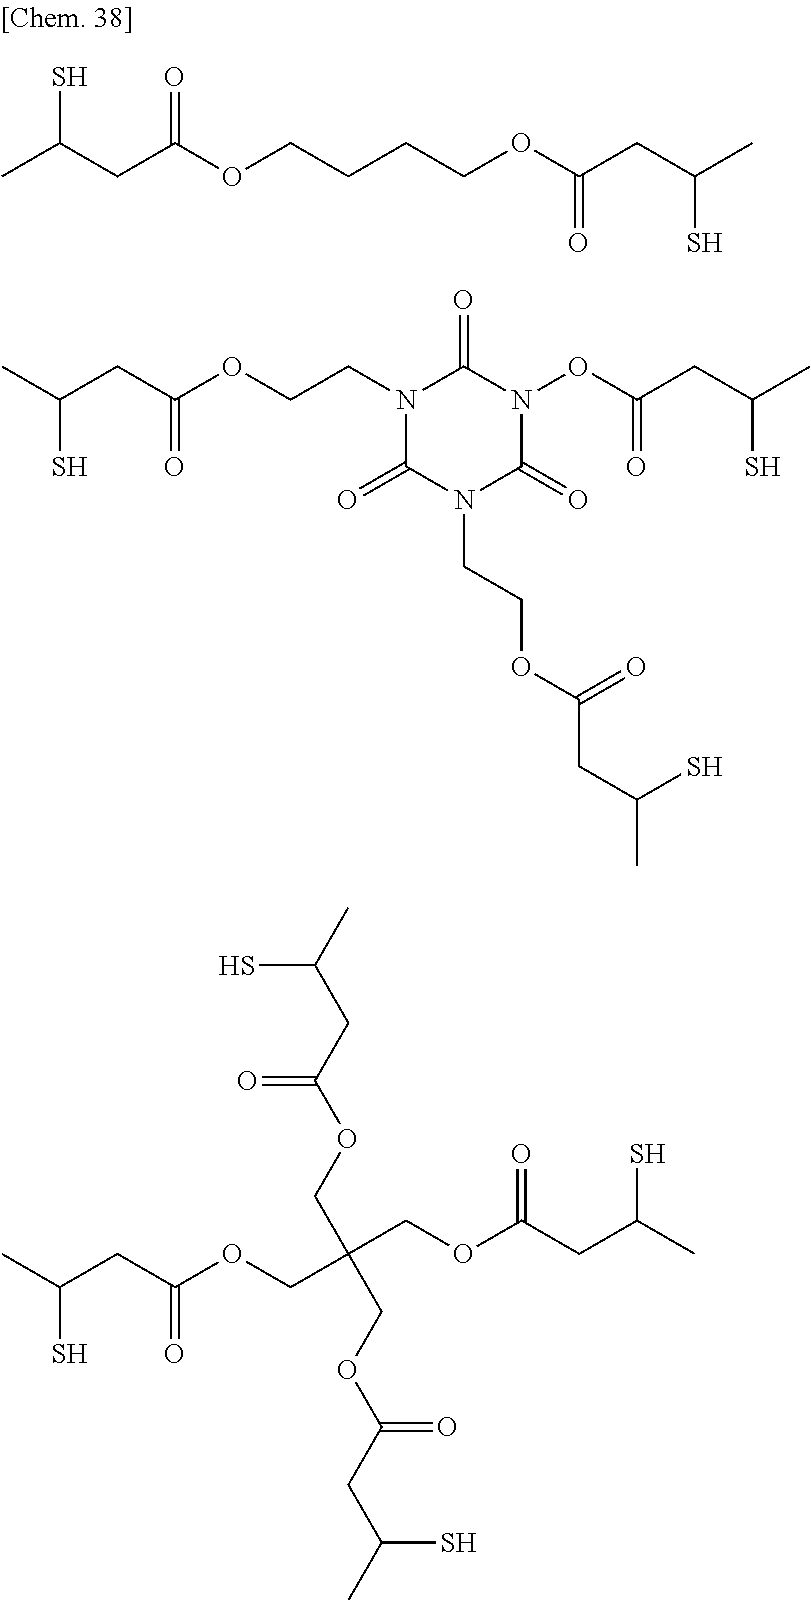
CC(CC(OCCCCOC(CC(C)S)=O)=O)S.CC(CC(OCC(COC(CC(C)S)=O)(COC(CC(C)S)=O)COC(CC(C)S)=O)=O)S.C(N1C(=O)N(CCOC(CC(C)S)=O)C(=O)N(OC(CC(C)S)=O)C1=O)COC(CC(C)S)=O
